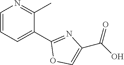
C1=CC=C(C2=NC(C(O)=O)=CO2)C(C)=N1
